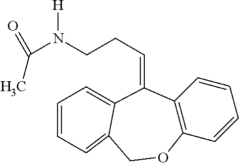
C(CCN(C(=O)C)[H])=C1C2=C(C=CC=C2)OCC2=CC=CC=C21
